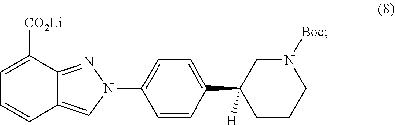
C1=C([CO2Li])C2=NN(C3=CC=C(C4([H])CCCN([Boc])C4)C=C3)C=C2C=C1
